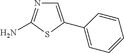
C1=C(C2=CC=CC=C2)SC(N)=N1
